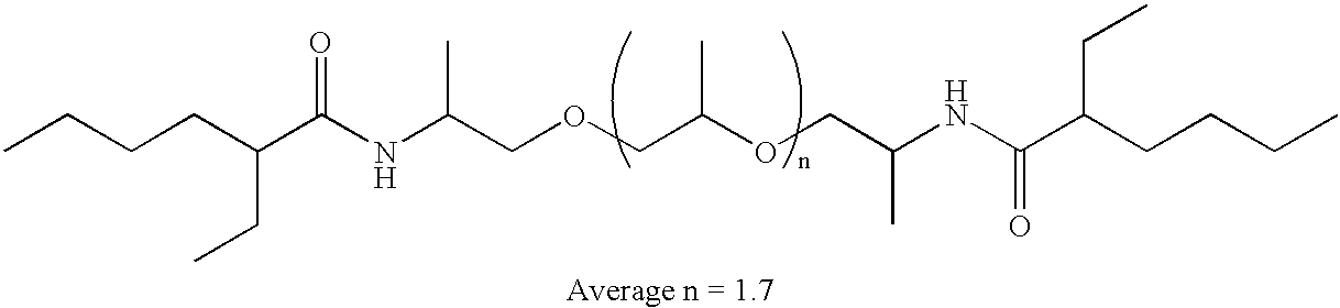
CCCCC(CC)C(NC(COCC(OCC(NC(C(CCCC)CC)=O)C)C)C)=O
